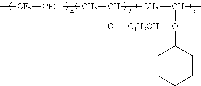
C[CF2][CFCl]CC(CC(C)OC1CCCCC1)O[C4H8OH]
